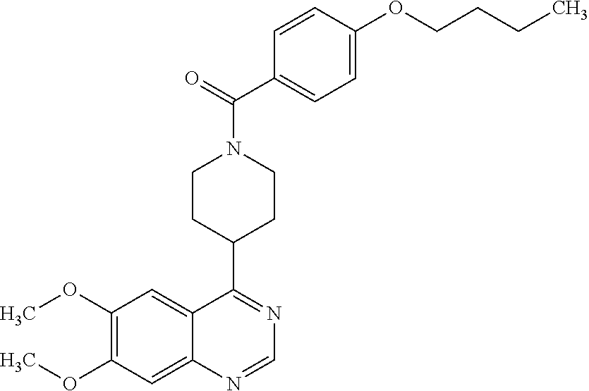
N1=C(C2CCN(C(C3=CC=C(OCCCC)C=C3)=O)CC2)C2=CC(OC)=C(OC)C=C2N=C1
